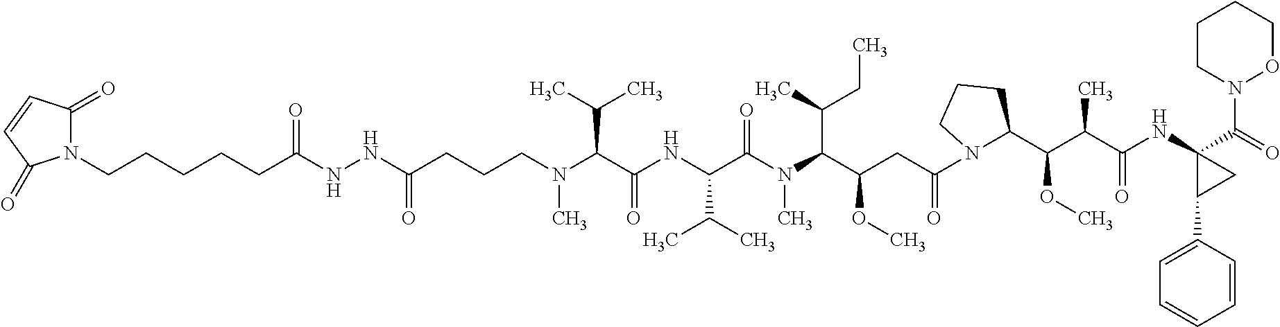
C(CN(C(C(NC(C(N(C(C(CC(=O)N1CCCC1C(OC)C(C(NC1(C(=O)N2OCCCC2)C(C2=CC=CC=C2)C1)=O)C)OC)C(C)CC)C)=O)C(C)C)=O)C(C)C)C)CC(=O)NNC(CCCCCN1C(=O)C=CC1=O)=O
